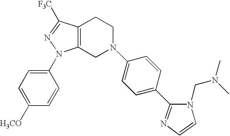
C12=C(CN(C3=CC=C(C4=NC=CN4CN(C)C)C=C3)CC1)N(C1=CC=C([H3CO])C=C1)N=C2[F3C]
